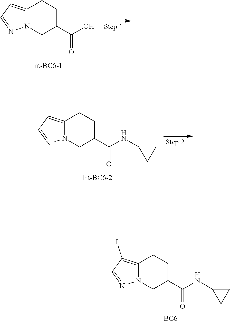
C12=C(I)C=NN1CC(C(NC1CC1)=O)CC2.[BC6].C12=CC=NN1CC(C(O)=O)CC2.C12=CC=NN1CC(C(NC1CC1)=O)CC2
